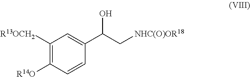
C1([R13OCH2])=C([R14O])C=CC(C(C[NHC(O)OR18])O)=C1
